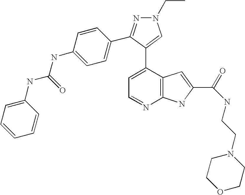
C1=C(C2=CN(CC)N=C2C2=CC=C(NC(NC3=CC=CC=C3)=O)C=C2)C2=C(N=C1)NC(C(=O)NCCN1CCOCC1)=C2
